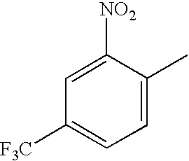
C1=C([NO2])C(C)=CC=C1[F3C]
